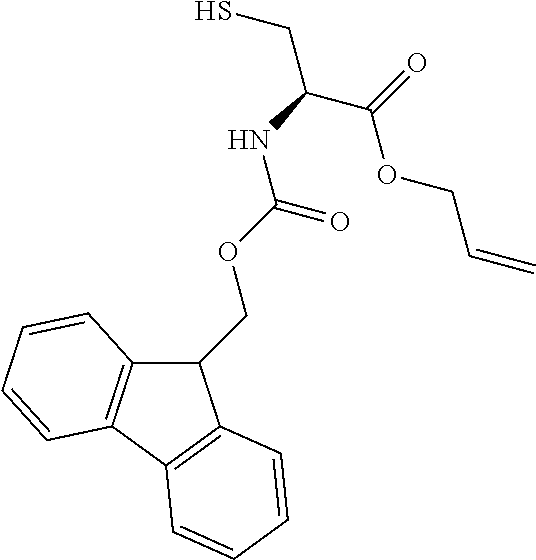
C1(COC(=O)NC(C(OCC=C)=O)CS)C2=C(C3=C1C=CC=C3)C=CC=C2
